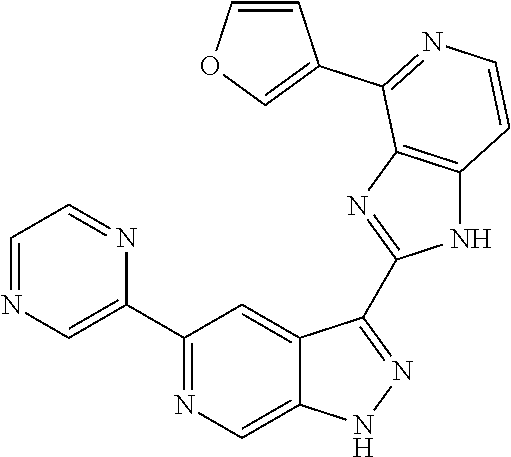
C1(C2=NC=C3C(=C2)C(C2=NC4=C(N2)C=CN=C4C2=COC=C2)=NN3)=CN=CC=N1
